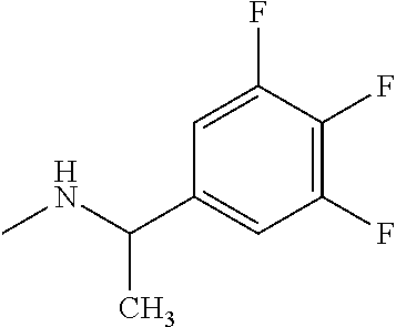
N(C)C(C)C1=CC(F)=C(F)C(F)=C1
